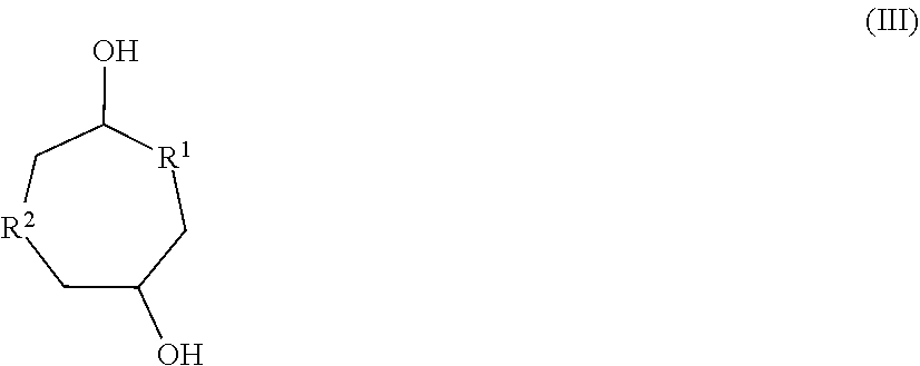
[R2]1CC(O)C[R1]C(O)C1
